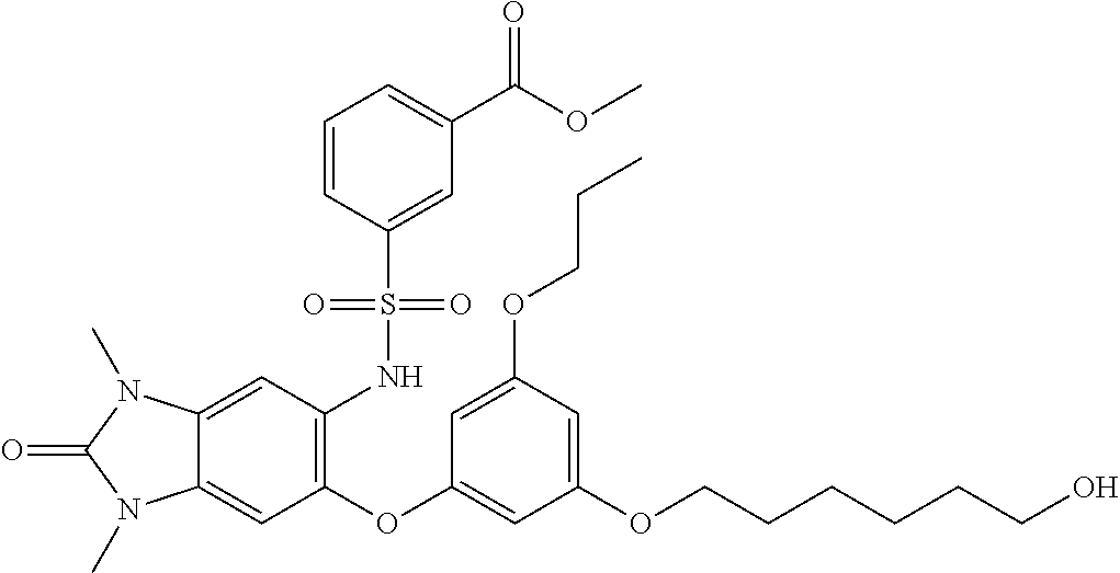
C12=CC(NS(C3=CC(C(OC)=O)=CC=C3)(=O)=O)=C(OC3=CC(OCCCCCCO)=CC(OCCC)=C3)C=C1N(C)C(=O)N2C
